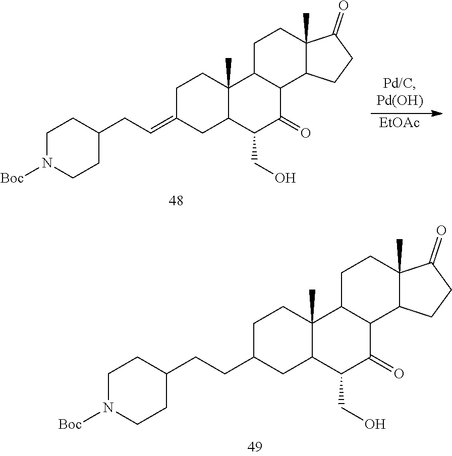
C1(CCC2CC3C(C)(CC2)C2C(C(=O)C3CO)C3C(C)(CC2)C(=O)CC3)CCN([Boc])CC1.[EtOAc].C1(CC=C2CC3C(C)(CC2)C2C(C(=O)C3CO)C3C(C)(CC2)C(=O)CC3)CCN([Boc])CC1
